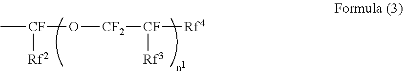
C[CF](O[CF2][CF]([Rf3])[Rf4])[Rf2]
